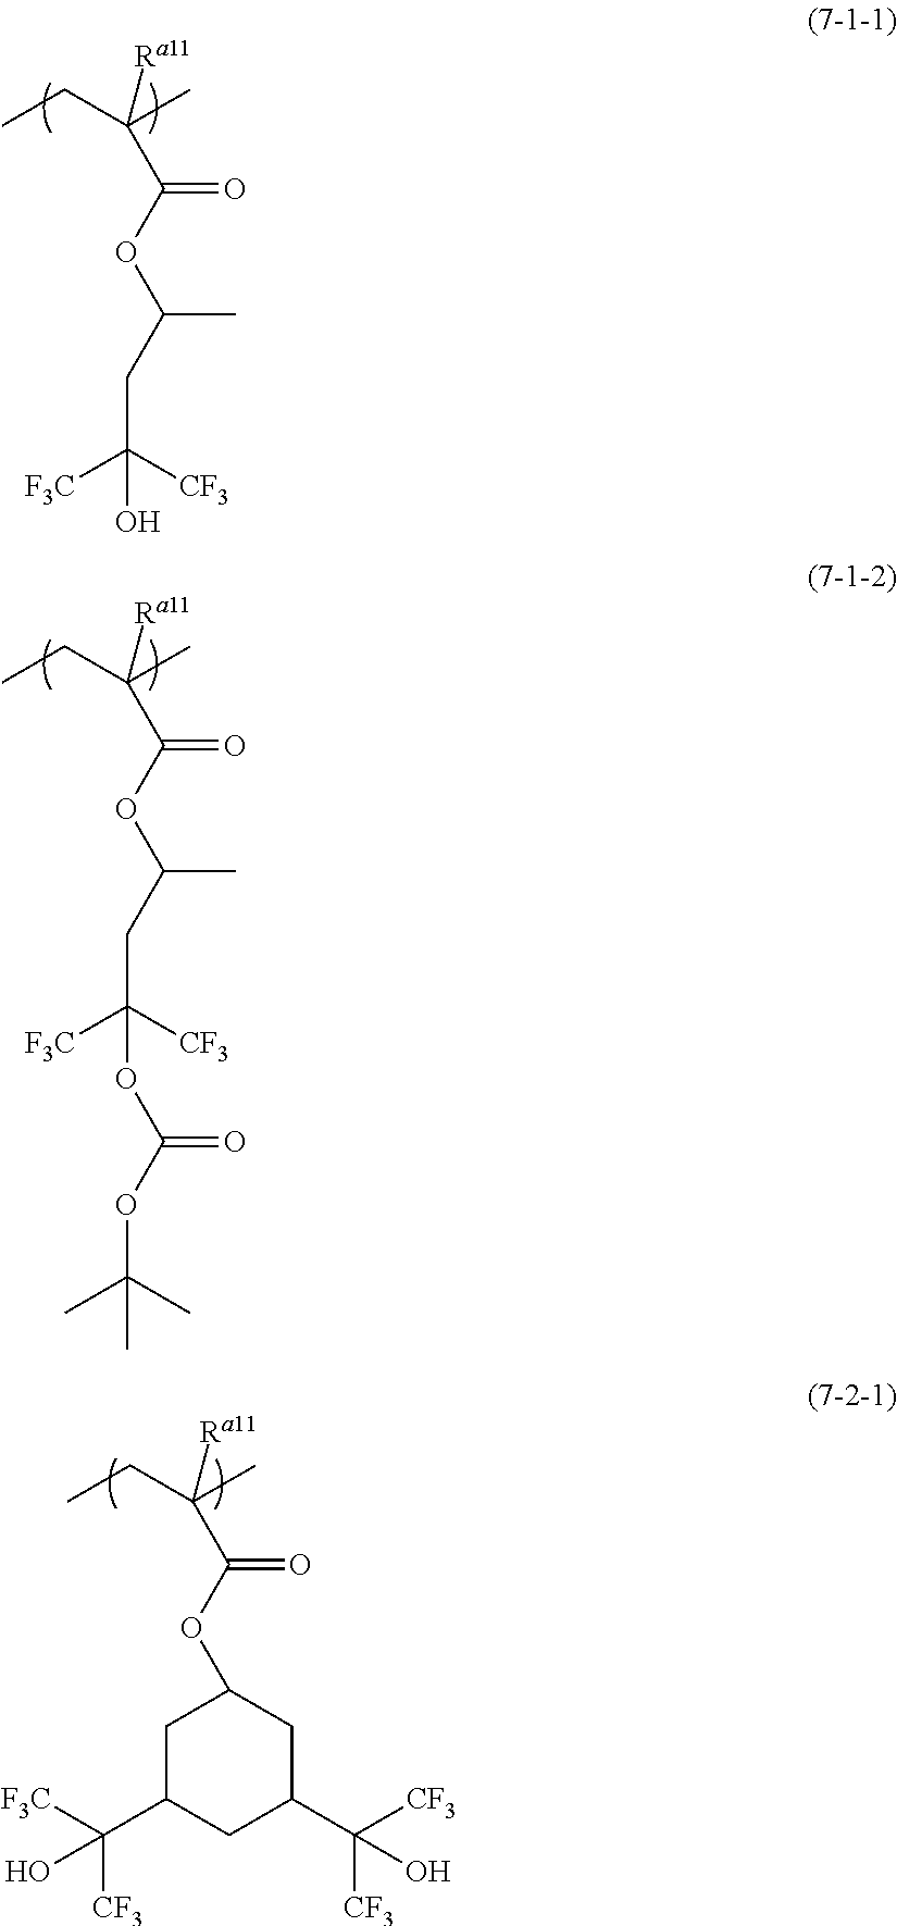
C([Ra11])(CC)(C)C(OC(CC([F3C])([CF3])O)C)=O.C([Ra11])(CC)(C)C(OC(CC([F3C])([CF3])OC(OC(C)(C)C)=O)C)=O.C([Ra11])(CC)(C)C(OC1CC(C([F3C])([CF3])O)CC(C([CF3])([CF3])O)C1)=O
